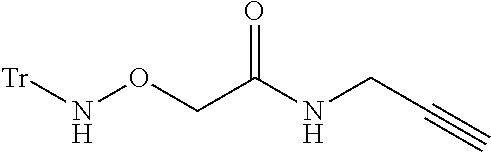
N(OCC(NCC#C)=O)[Tr]
